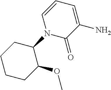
C1CC(OC)C(N2C(=O)C(N)=CC=C2)CC1
